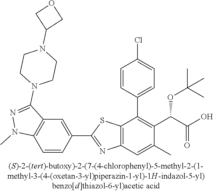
C12=C(C=C(C)C(C(C(O)=O)OC(C)(C)C)=C1C1=CC=C(Cl)C=C1)N=C(C1=CC3=C(C=C1)N(C)N=C3N1CCN(C3COC3)CC1)S2
